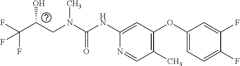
C(N(C)C(=O)NC1=CC(OC2=CC=C(F)C(F)=C2)=C(C)C=N1)C(C(F)(F)F)O
